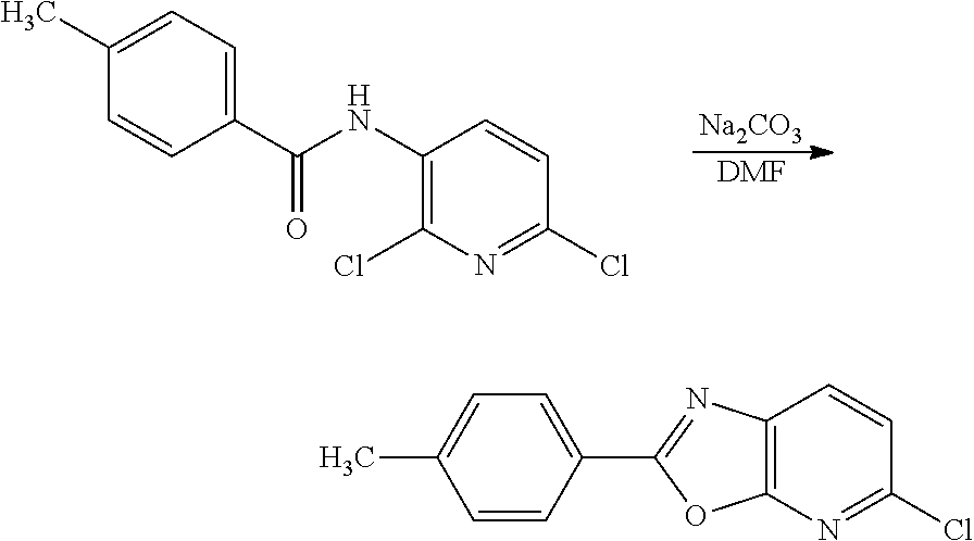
C1(NC(C2=CC=C(C)C=C2)=O)=C(Cl)N=C(Cl)C=C1.[Na2CO3].[DMF].C12=C(N=C(Cl)C=C1)OC(C1=CC=C(C)C=C1)=N2
